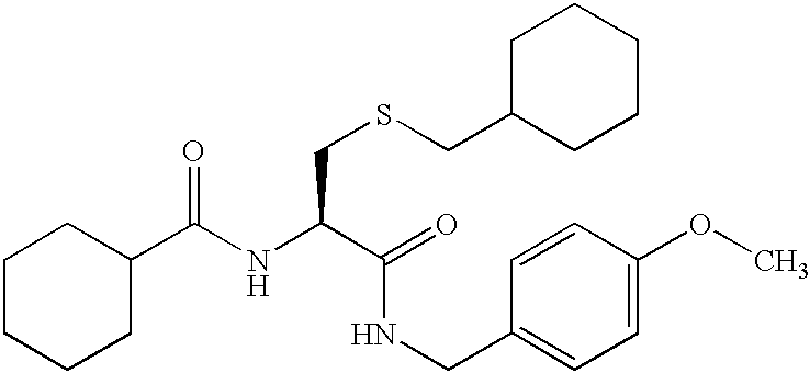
N(C(C(NCC1=CC=C(OC)C=C1)=O)CSCC1CCCCC1)C(C1CCCCC1)=O
